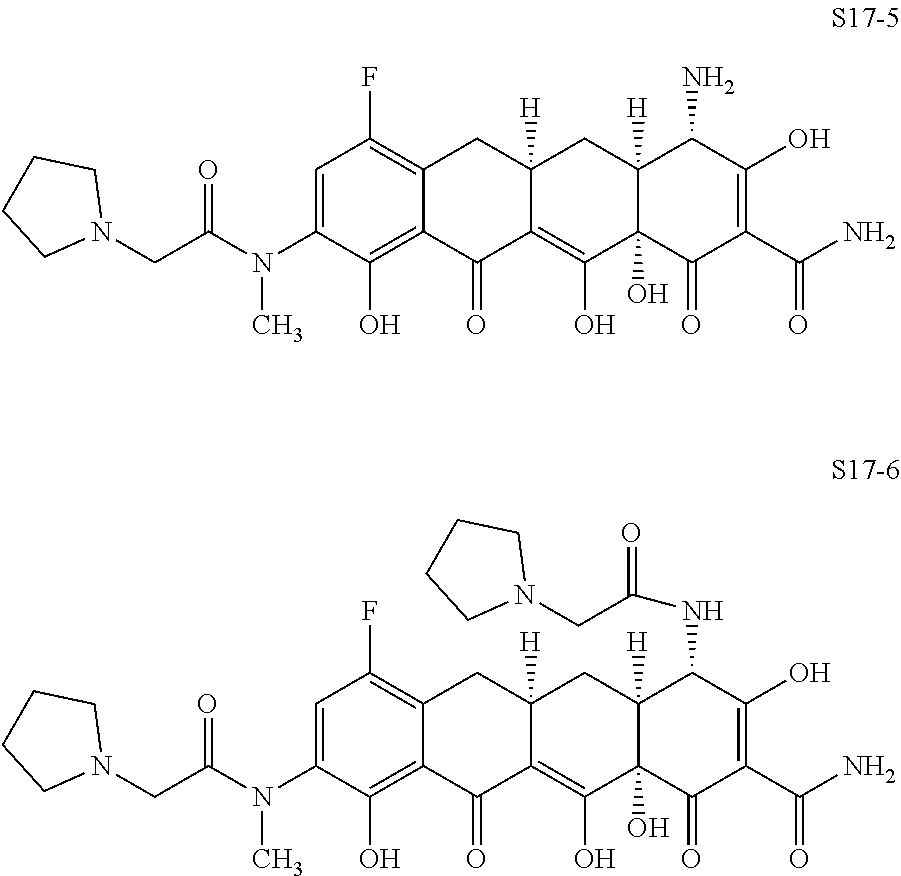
C1=C(N(C(CN2CCCC2)=O)C)C(O)=C2C(=C1F)CC1([H])C(=C(O)C3(O)C([H])(C1)C(N)C(O)=C(C(N)=O)C3=O)C2=O.C1=C(N(C(CN2CCCC2)=O)C)C(O)=C2C(=C1F)CC1([H])C(=C(O)C3(O)C([H])(C1)C(NC(CN1CCCC1)=O)C(O)=C(C(N)=O)C3=O)C2=O
